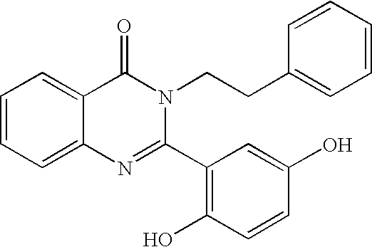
C1=CC=C2C(=C1)C(=O)N(CCC1=CC=CC=C1)C(C1=C(O)C=CC(O)=C1)=N2
